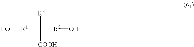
[R1](C([R2]O)([R3])[COOH])O
